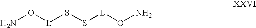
NO[L]SS[L]ON
